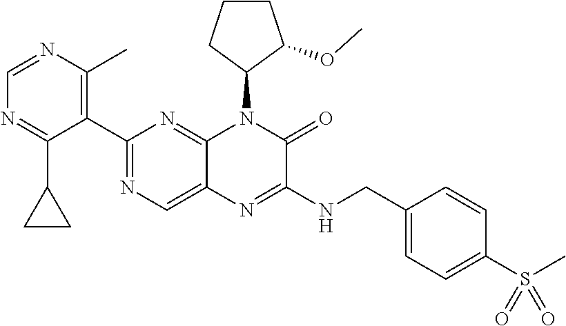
C1(C2=NC=C3C(=N2)N(C2C(OC)CCC2)C(=O)C(NCC2=CC=C(S(C)(=O)=O)C=C2)=N3)=C(C)N=CN=C1C1CC1
